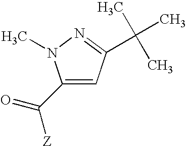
C1(C(=O)[Z])=CC(C(C)(C)C)=NN1C
